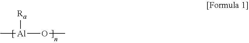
C[Al]([Ra])OC
